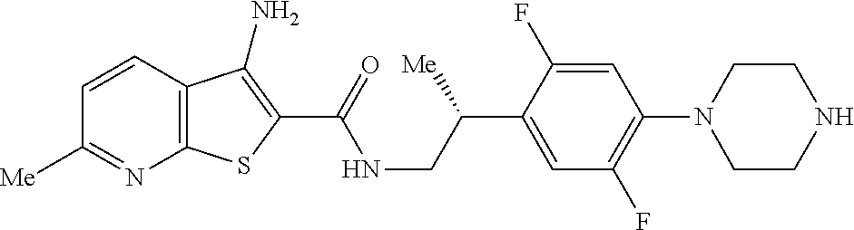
C1=CC2=C(N=C1[Me])SC(C(=O)NCC(C1=CC(F)=C(N3CCNCC3)C=C1F)[Me])=C2N
